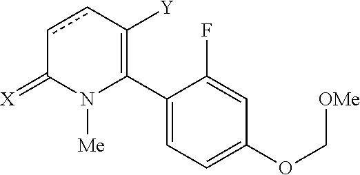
C1(C2=C([Y])ccC(=[X])N2[Me])=CC=C(OC[OMe])C=C1F
